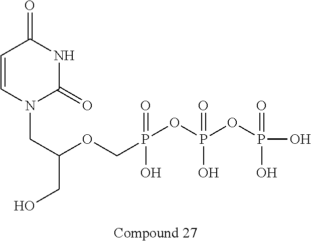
C1=CN(CC(CO)OCP(=O)(OP(=O)(O)OP(O)(=O)O)O)C(=O)NC1=O
